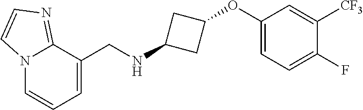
N12C=CC=C(CNC3CC(OC4=CC=C(F)C([CF3])=C4)C3)C1=NC=C2
